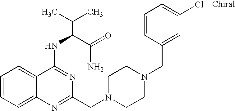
C1=CC=C2C(=C1)C(NC(C(N)=O)C(C)C)=NC(CN1CCN(CC3=CC(Cl)=CC=C3)CC1)=N2
